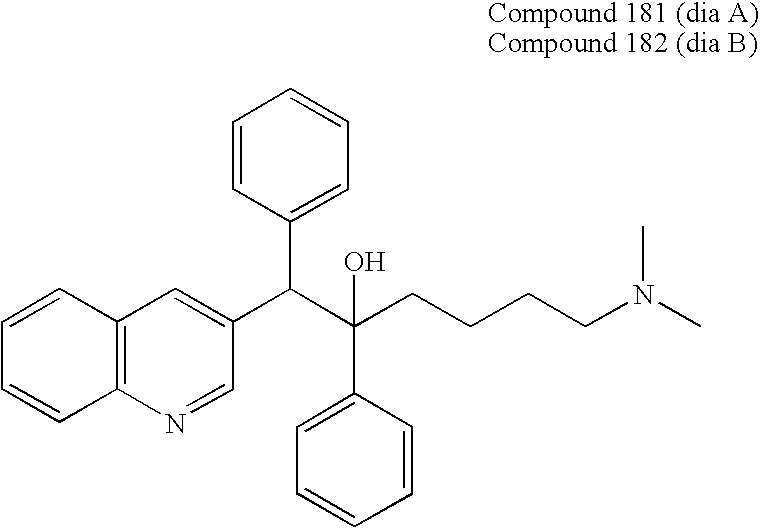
C1=CC2=C(C=C1)N=CC(C(C(CCCCN(C)C)(C1=CC=CC=C1)O)C1=CC=CC=C1)=C2
